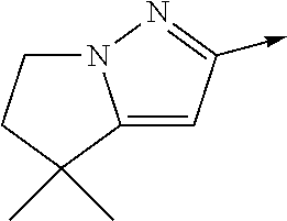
C12=CC(->C)=NN1CCC2(C)C
